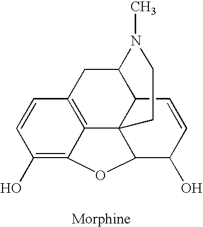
C1=CC(O)=C2C3=C1CC1C4C3(C(C(O)C=C4)O2)CCN1C
